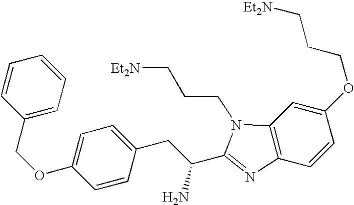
C1=CC(COC2=CC=C(CC(C3=NC4=C(N3CCC[Et2N])C=C(OCCC[Et2N])C=C4)N)C=C2)=CC=C1
